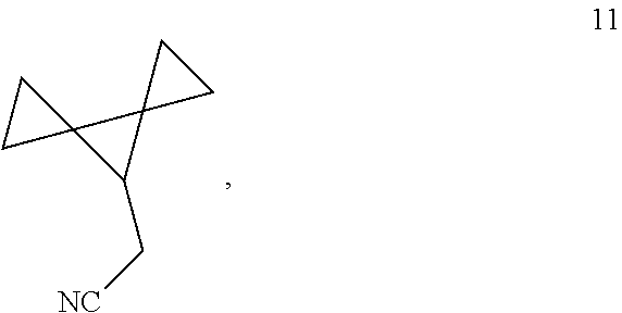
[NC]CC1C2(C13CC3)CC2
